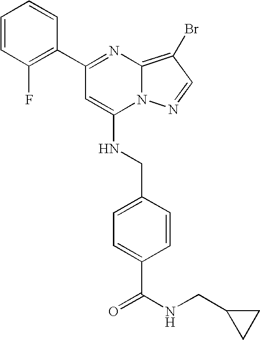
C1(C2=NC3=C(Br)C=NN3C(NCC3=CC=C(C(=O)NCC4CC4)C=C3)=C2)=C(F)C=CC=C1
